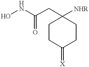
ONC(CC1([NHR])CCC(=[X])CC1)=O
